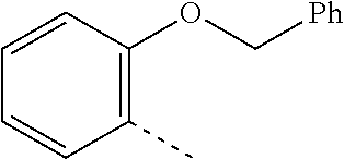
C1=CC(OC[Ph])=C(C)C=C1
